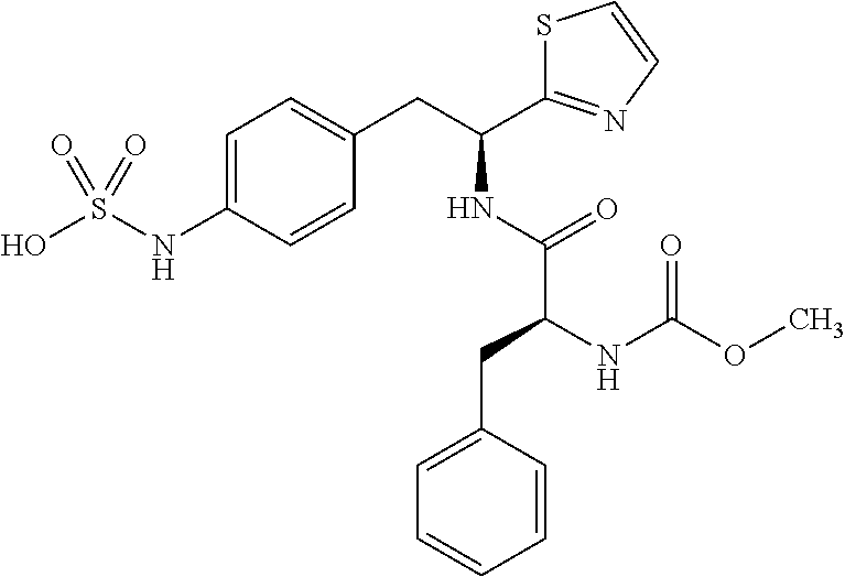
C1=C(NS(O)(=O)=O)C=CC(CC(NC(C(NC(=O)OC)CC2=CC=CC=C2)=O)C2=NC=CS2)=C1
